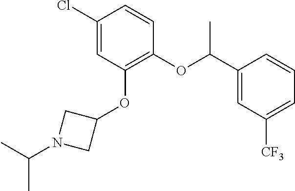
C1(OC(C2=CC([CF3])=CC=C2)C)=C(OC2CN(C(C)C)C2)C=C(Cl)C=C1
